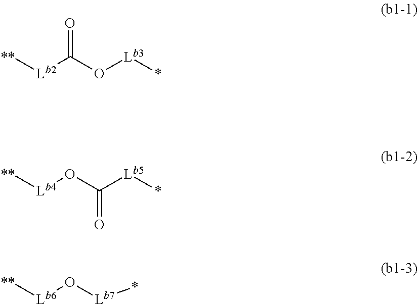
[**][Lb2]C(O[Lb3]*)=O.[**][Lb4]OC([Lb5]*)=O.[**][Lb6]O[Lb7]*
